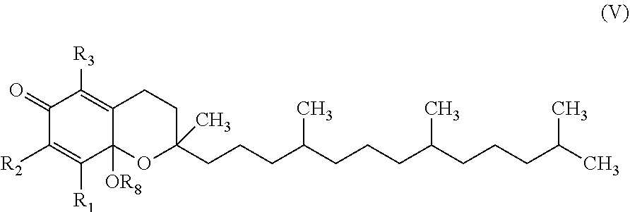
O1C(CCCC(CCCC(CCCC(C)C)C)C)(C)CCC2=C([R3])C(=O)C([R2])=C([R1])C12[OR8]
